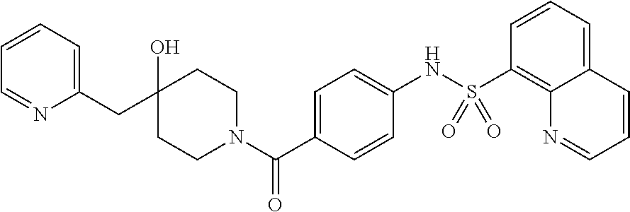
C(C1(O)CCN(C(C2=CC=C(NS(C3=C4C(=CC=C3)C=CC=N4)(=O)=O)C=C2)=O)CC1)C1=CC=CC=N1
